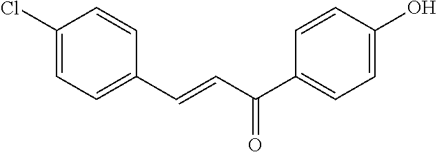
C1(Cl)=CC=C(C=CC(C2=CC=C(O)C=C2)=O)C=C1
